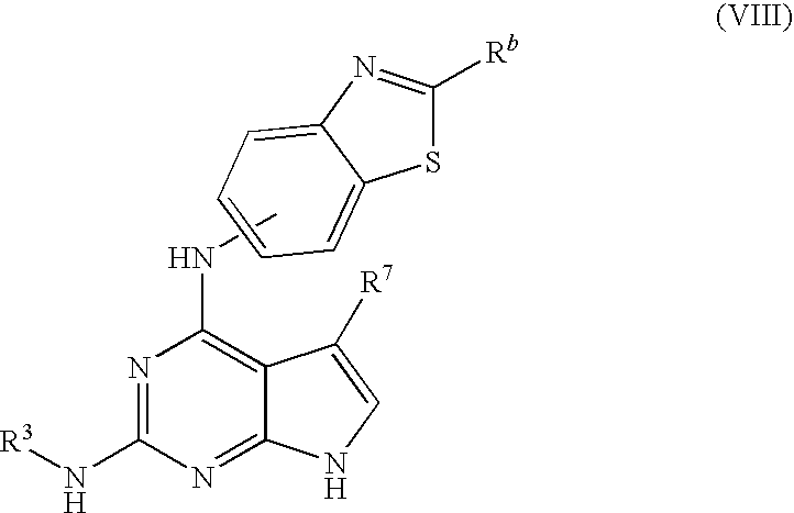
N1=C(N[R3])N=C2C(=C1NC)C([R7])=CN2.S1C([Rb])=NC2=CC=CC=C12
